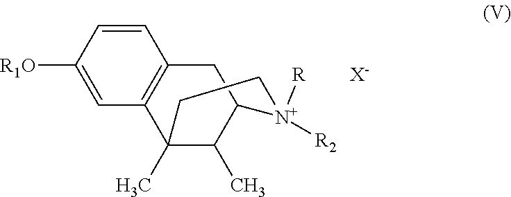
C1([R1O])=CC2=C(C=C1)CC1C(C)C2(C)CC[N+]1([R2])[R].[X-]
